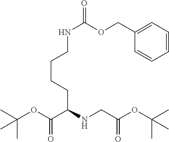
CC(OC(CNC(C(OC(C)(C)C)=O)CCCCNC(=O)OCC1=CC=CC=C1)=O)(C)C
